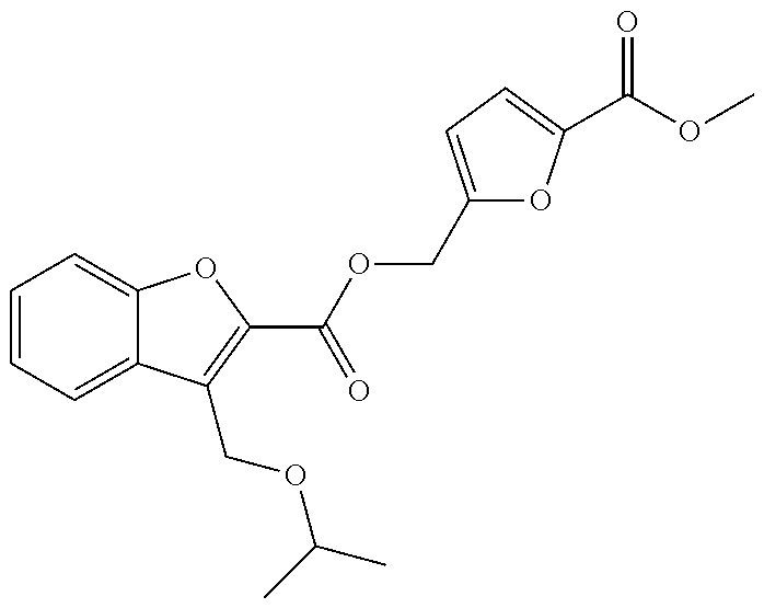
C1=CC=C2C(=C1)OC(C(OCC1=CC=C(C(OC)=O)O1)=O)=C2COC(C)C
